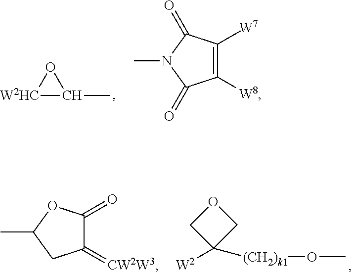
[W2HC]1C(C)O1.C1([W8])=C([W7])C(=O)N(C)C1=O.O1CC([(CH2)k1]OC)([W2])C1.C1(=[CW2W3])C(=O)OC(C)C1
